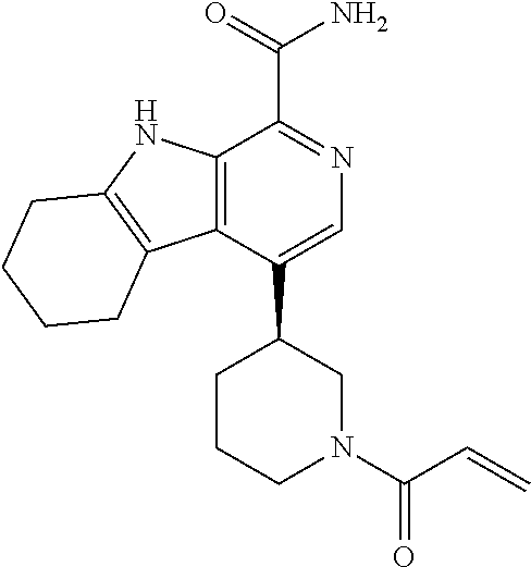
C12=C(C(C3CN(C(C=C)=O)CCC3)=CN=C1C(=O)N)C1=C(N2)CCCC1
